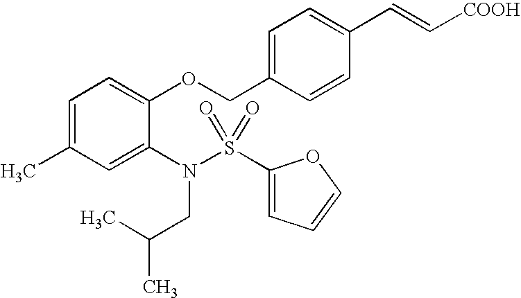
C1=C(C)C=C(N(CC(C)C)S(C2=CC=CO2)(=O)=O)C(OCC2=CC=C(C=C[COOH])C=C2)=C1
